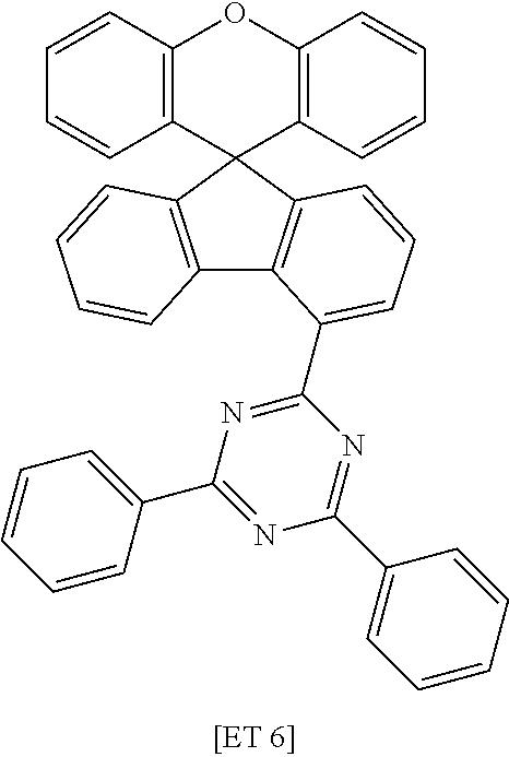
C12=C(C3(C4=C(O1)C=CC=C4)C1=C(C4=C3C=CC=C4C3=NC(C4=CC=CC=C4)=NC(C4=CC=CC=C4)=N3)C=CC=C1)C=CC=C2
